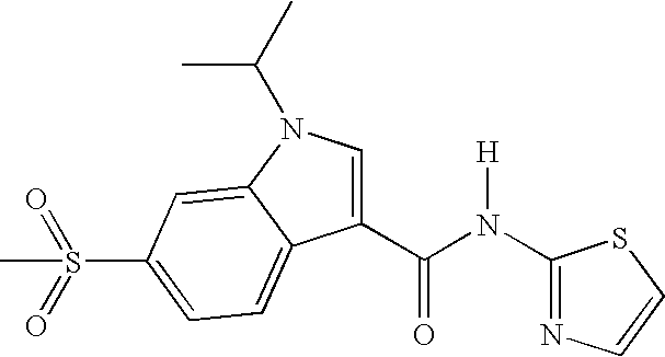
N1=C(N(C(C2=CN(C(C)C)C3=CC(S(=O)(=O)C)=CC=C23)=O)[H])SC=C1
